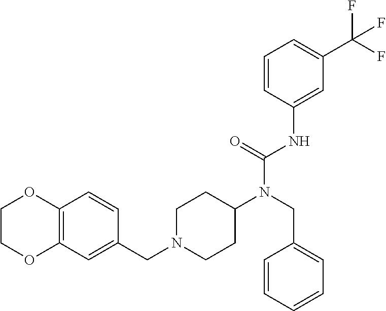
C1=CC(NC(N(CC2=CC=CC=C2)C2CCN(CC3=CC4=C(C=C3)OCCO4)CC2)=O)=CC(C(F)(F)F)=C1
